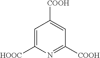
C1=C([HOOC])N=C([COOH])C=C1[COOH]
